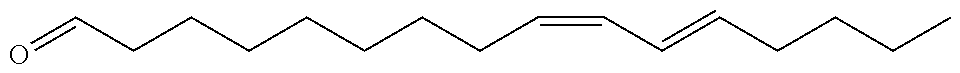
C(CCCCCCCC=CC=CCCCC)=O
